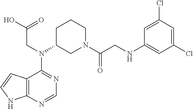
C12=C(N=CN=C1N(C1CN(C(CNC3=CC(Cl)=CC(Cl)=C3)=O)CCC1)CC(O)=O)NC=C2
